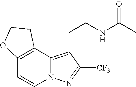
C12=C(C3=C(CCNC(C)=O)C([CF3])=NN3C=C1)CCO2
